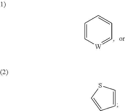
C1=C[W]=CC=C1.C1=CSC=C1
